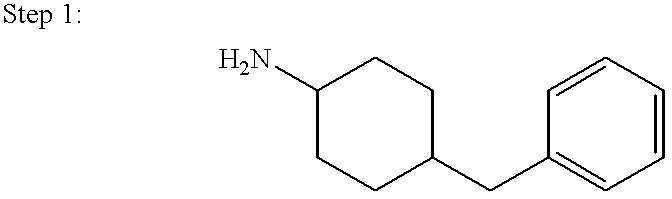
NC1CCC(CC2=CC=CC=C2)CC1
